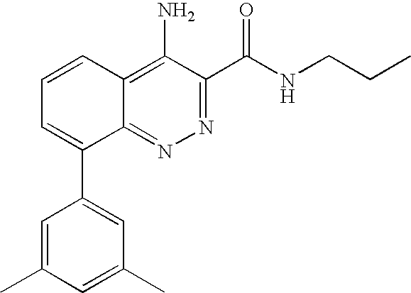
N1=C(C(NCCC)=O)C(N)=C2C(=N1)C(C1=CC(C)=CC(C)=C1)=CC=C2
